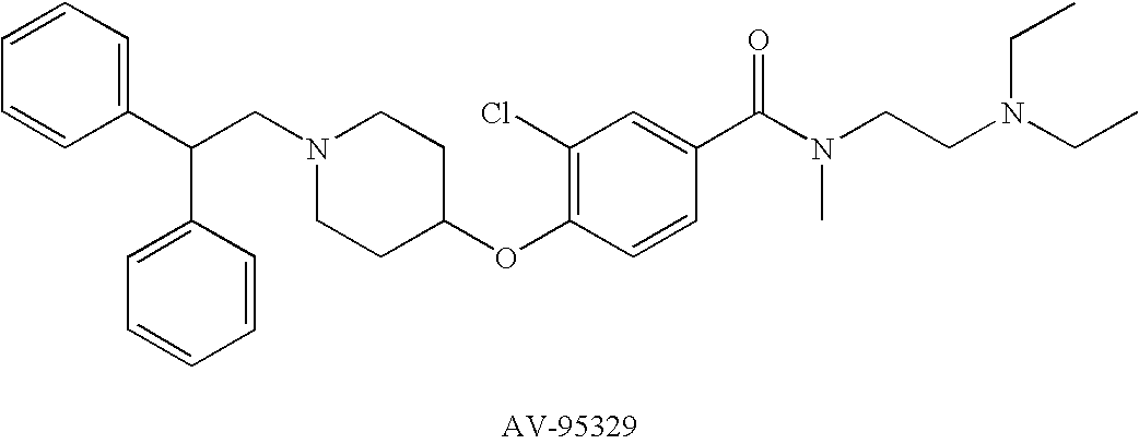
C1=CC=C(C(CN2CCC(OC3=C(Cl)C=C(C(N(CCN(CC)CC)C)=O)C=C3)CC2)C2=CC=CC=C2)C=C1
